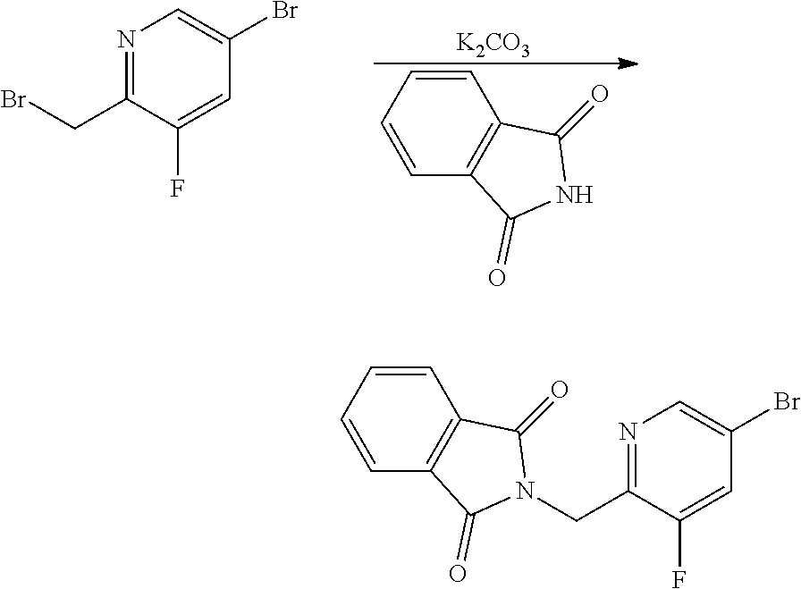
C1=CC=CC2=C1C(=O)NC2=O.[K2CO3].N1=C(CBr)C(F)=CC(Br)=C1.C1=CC=CC2=C1C(=O)N(CC1=NC=C(Br)C=C1F)C2=O
